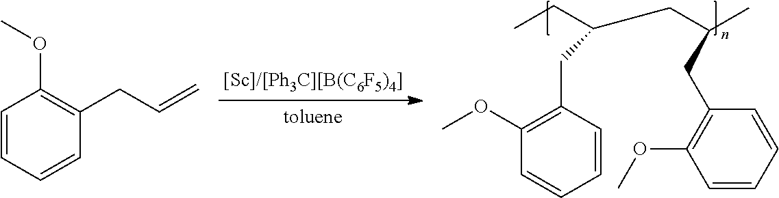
C1=CC=CC(CC=C)=C1OC.C1(OC)=C(CC(CC)CC(C)CC2=C(OC)C=CC=C2)C=CC=C1
